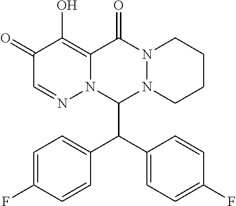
C1=C(F)C=CC(C(C2=CC=C(F)C=C2)C2N3N(C(=O)C4=C(O)C(=O)C=NN24)CCCC3)=C1
